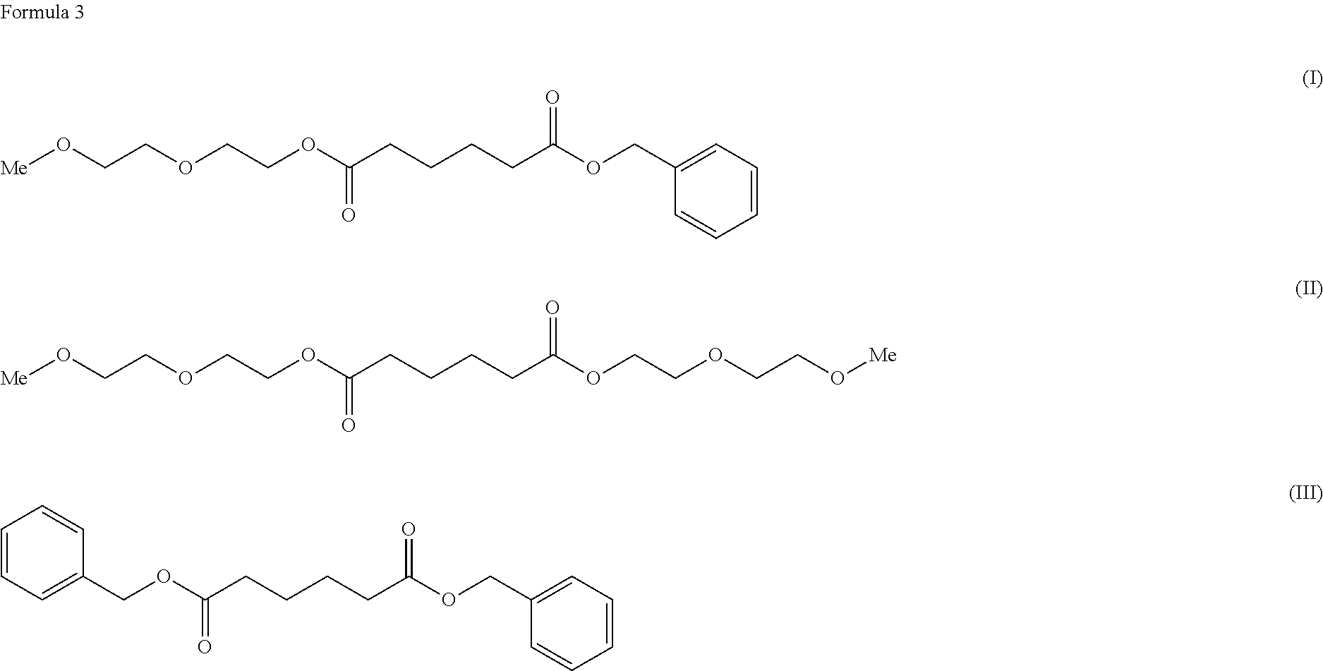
[Me]OCCOCCOC(CCCCC(OCCOCCO[Me])=O)=O.[Me]OCCOCCOC(CCCCC(OCC1=CC=CC=C1)=O)=O.C1=C(COC(CCCCC(OCC2=CC=CC=C2)=O)=O)C=CC=C1
